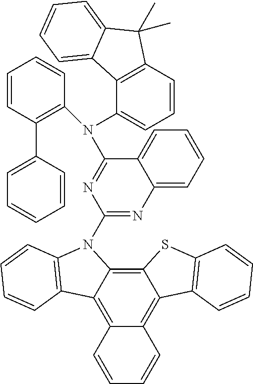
C1=CC(C2=C(N(C3=NC(N4C5=C6C(=C7C(=C5C5=C4C=CC=C5)C=CC=C7)C4=C(S6)C=CC=C4)=NC4=CC=CC=C34)C3=CC=CC4=C3C3=CC=CC=C3C4(C)C)C=CC=C2)=CC=C1
